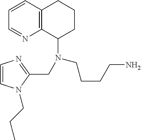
C12=C(C=CC=N1)CCCC2N(CC1=NC=CN1CCC)CCCCN
